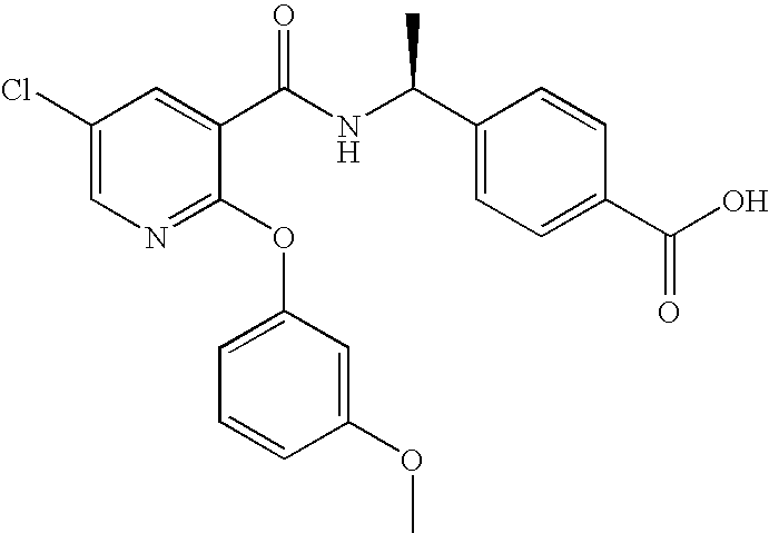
C1(Cl)=CN=C(OC2=CC=CC(OC)=C2)C(C(NC(C2=CC=C(C(O)=O)C=C2)C)=O)=C1
